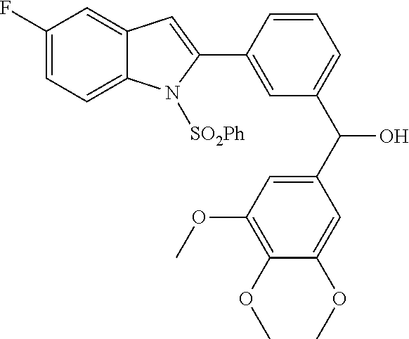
C1(C2=CC(C(O)C3=CC(OC)=C(OC)C(OC)=C3)=CC=C2)=CC2=CC(F)=CC=C2N1[SO2Ph]
